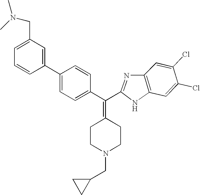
C1=C(Cl)C(Cl)=CC2=C1N=C(C(C1=CC=C(C3=CC(CN(C)C)=CC=C3)C=C1)=C1CCN(CC3CC3)CC1)N2
